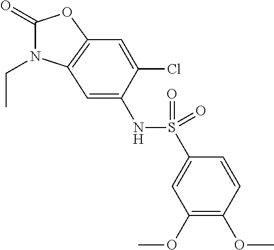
C1(=O)N(CC)C2=C(O1)C=C(Cl)C(NS(C1=CC(OC)=C(OC)C=C1)(=O)=O)=C2
